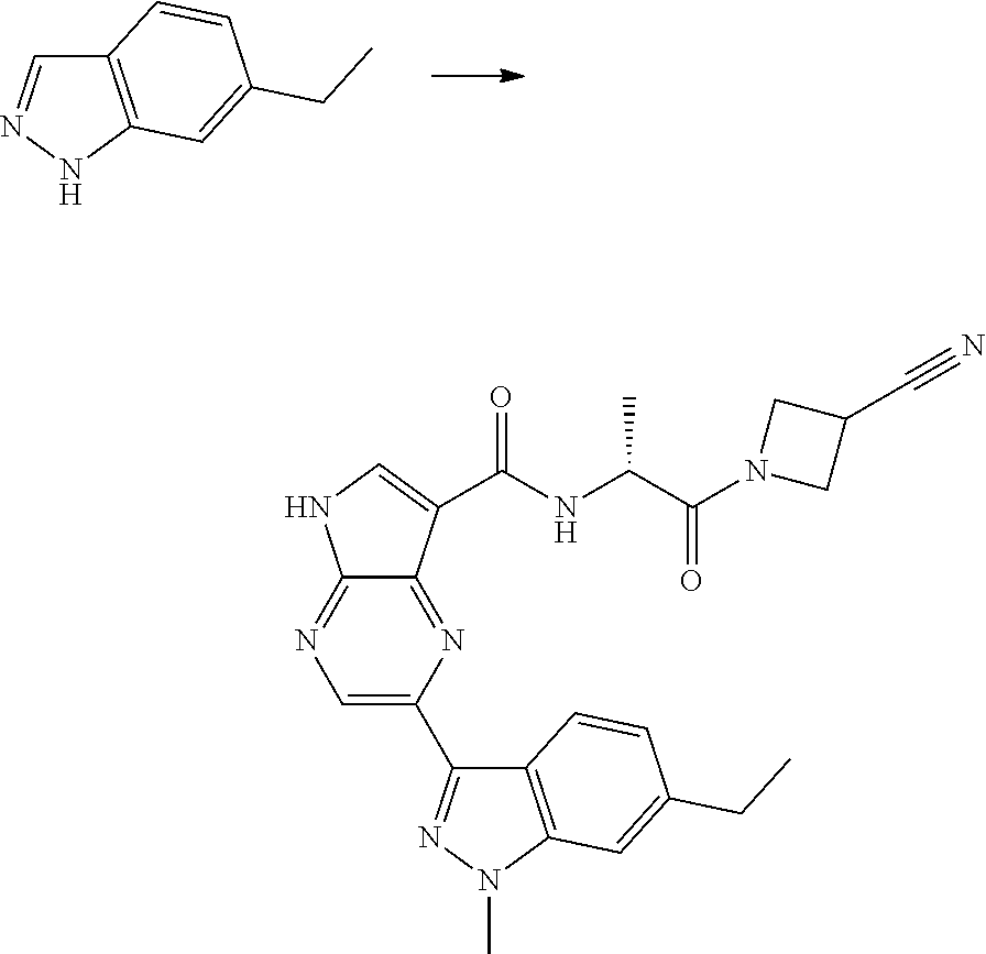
C12=C(NN=C1)C=C(CC)C=C2.C1=C(C2=NN(C)C3=C2C=CC(CC)=C3)N=C2C(=N1)NC=C2C(NC(C(N1CC(C#N)C1)=O)C)=O
